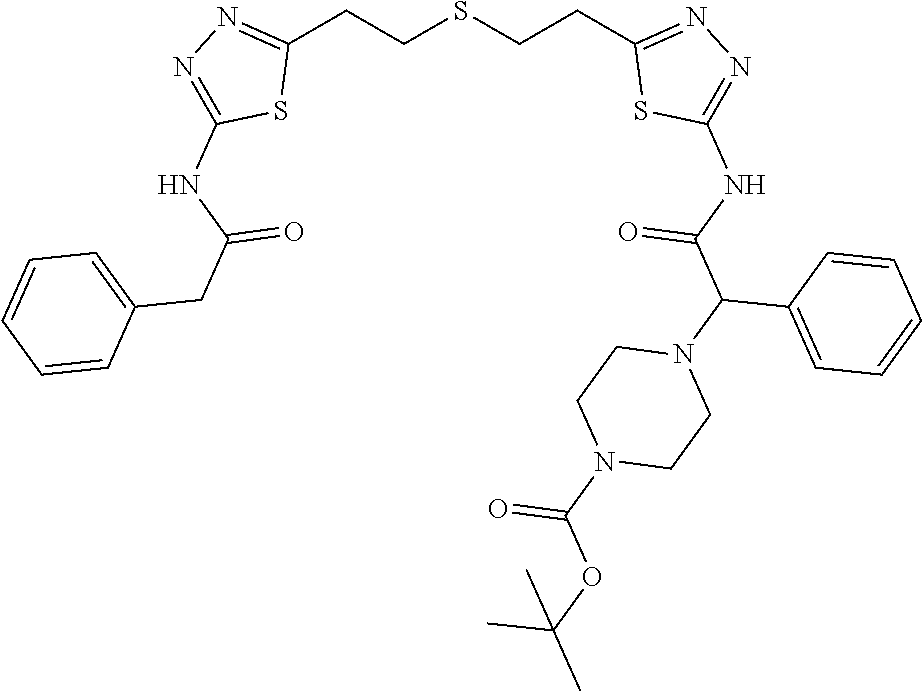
C1(CCSCCC2=NN=C(NC(C(N3CCN(C(OC(C)(C)C)=O)CC3)C3=CC=CC=C3)=O)S2)=NN=C(NC(CC2=CC=CC=C2)=O)S1
